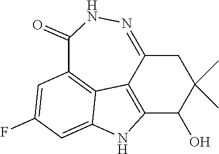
C12=NNC(=O)C3=C4C1=C(C(O)C(C)(C)C2)NC4=CC(F)=C3
